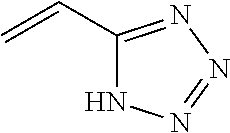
C1(C=C)=NN=NN1
